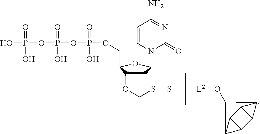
OP(=O)(O)OP(=O)(O)OP(=O)(O)OCC1C(OCSSC(C)([L2]OC2C3C4C5C(C43)C52)C)CC(N2C=CC(N)=NC2=O)O1
